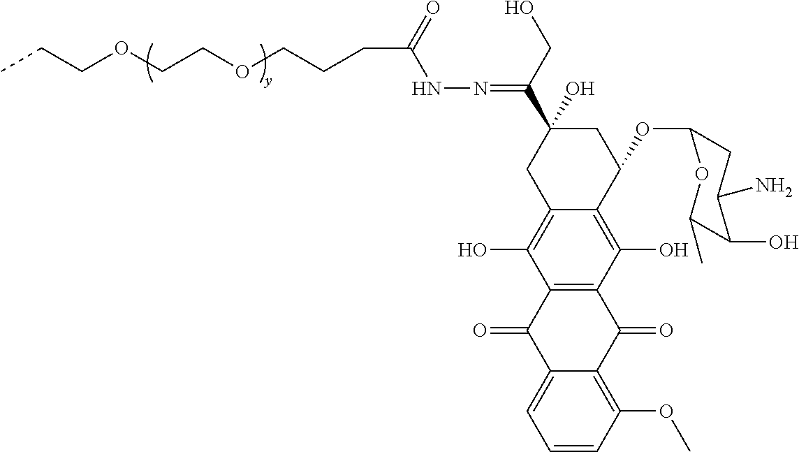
CCCOCCOCCCC(=O)NN=C(C1(O)CC2=C(O)C3=C(C(O)=C2C(OC2CC(N)C(O)C(C)O2)C1)C(=O)C1=C(OC)C=CC=C1C3=O)CO
